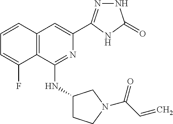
C1=CC2=C(C(F)=C1)C(NC1CCN(C(=O)C=C)C1)=NC(C1=NNC(=O)N1)=C2
